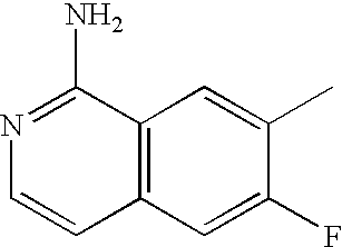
C12=C(C=C(F)C(C)=C1)C=CN=C2N
